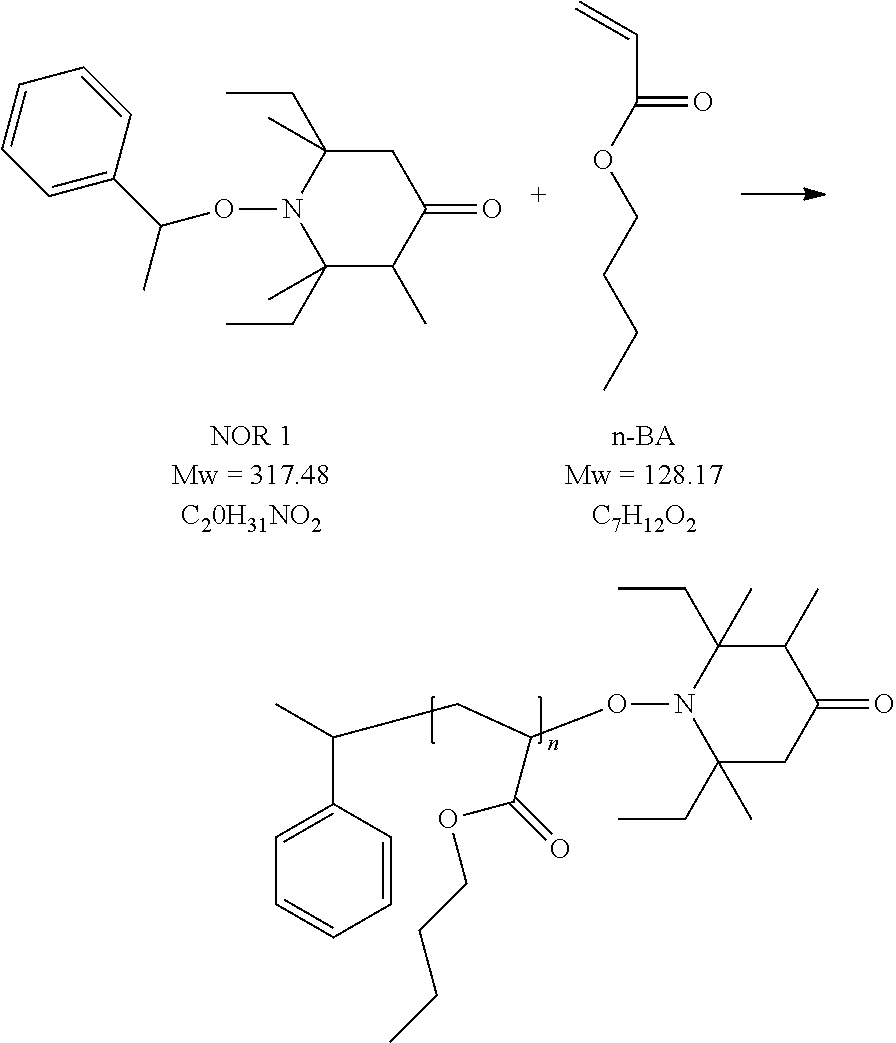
C1=C(C(C)ON2C(CC)(C)C(C)C(=O)CC2(C)CC)C=CC=C1.C=CC(=O)OCCCC.O(N1C(CC)(C)CC(=O)C(C)C1(C)CC)C(CC(C)C1=CC=CC=C1)C(=O)OCCCC
